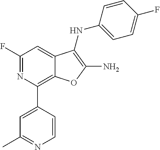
N1=C(F)C=C2C(=C1C1=CC(C)=NC=C1)OC(N)=C2NC1=CC=C(F)C=C1
